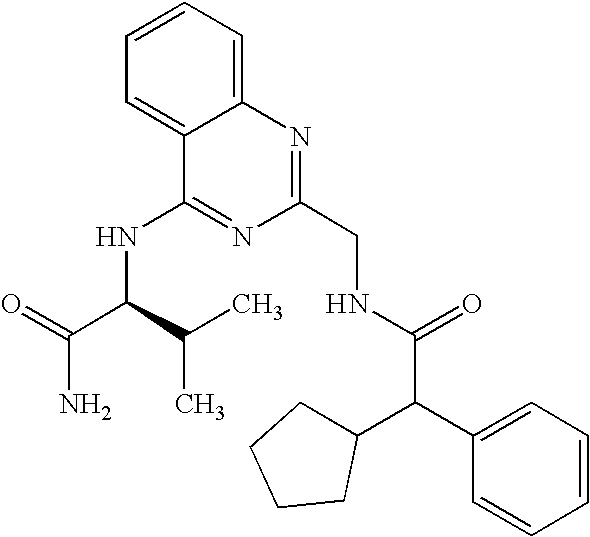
C1=CC=C2C(=C1)C(NC(C(C)C)C(=O)N)=NC(CNC(C(C1=CC=CC=C1)C1CCCC1)=O)=N2
